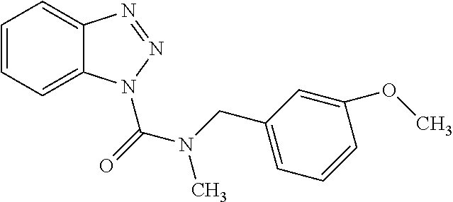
C1=CC=C2C(=C1)N=NN2C(N(C)CC1=CC=CC(OC)=C1)=O
